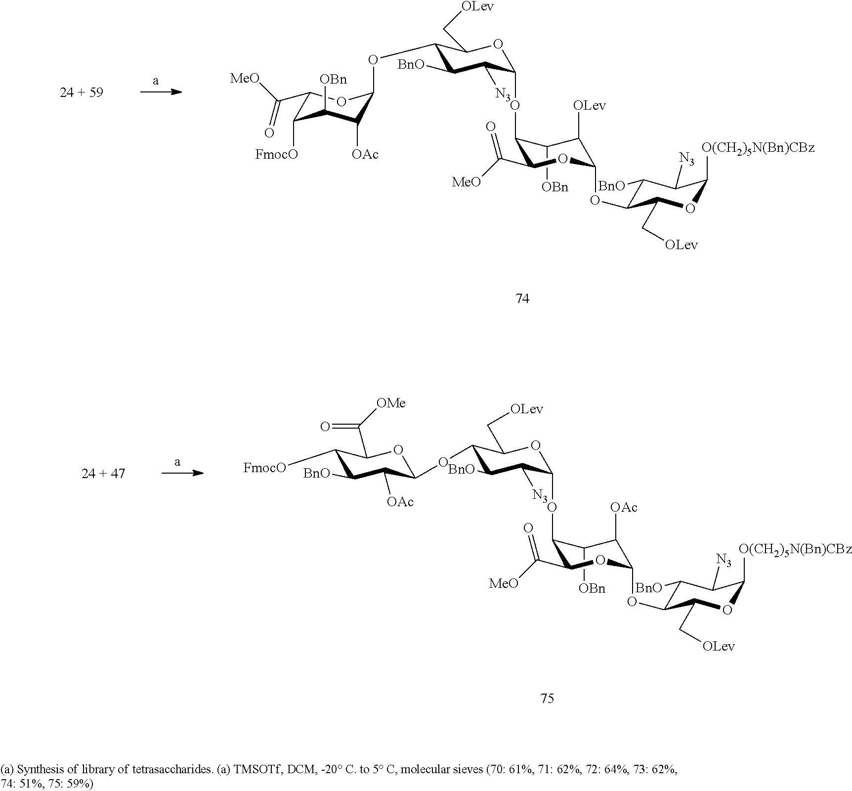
C1(C([MeO])=O)C([FmocO])C([OBn])C([OAc])C(OC2C([BnO])C([N3])C(OC3C([OBn])C([OLev])C(OC4C([BnO])C([N3])C([O(CH2)5N(Bn)CBz])OC4C[OLev])OC3C([MeO])=O)OC2C[OLev])O1.C1([OBn])C(OC2C([N3])C([BnO])C(OC3C([OAc])C([BnO])C([FmocO])C(C([OMe])=O)O3)C(C[OLev])O2)C(C([MeO])=O)OC(OC2C([BnO])C([N3])C([O(CH2)5N(Bn)CBz])OC2C[OLev])C1[OAc]
